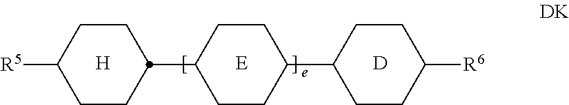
C1(C2CCC([R5])CC2)CCC(C2CCC([R6])CC2)CC1.[H].[D]
